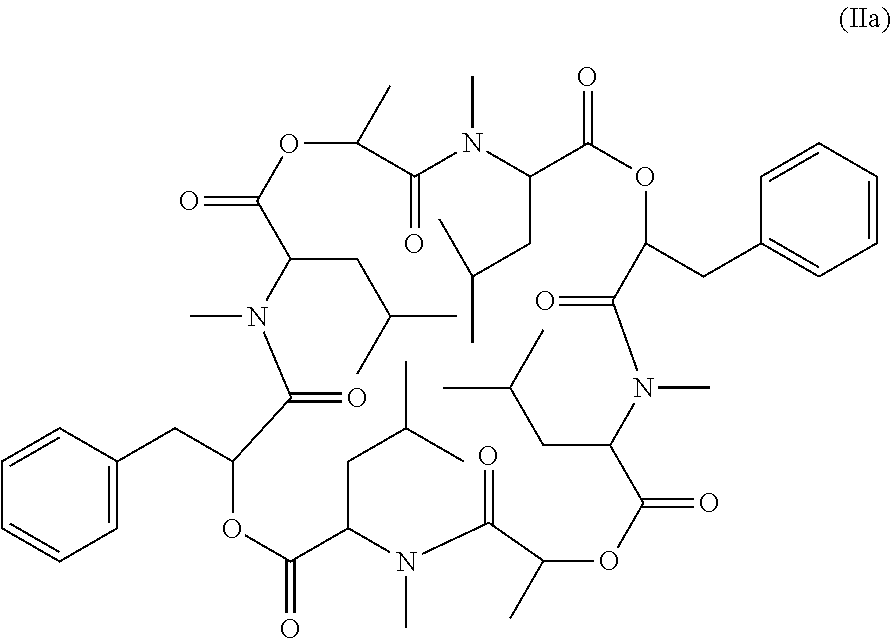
C1=C(CC2OC(=O)C(CC(C)C)N(C)C(=O)C(C)OC(=O)C(CC(C)C)N(C)C(=O)C(CC3=CC=CC=C3)OC(=O)C(CC(C)C)N(C)C(=O)C(C)OC(=O)C(CC(C)C)N(C)C2=O)C=CC=C1
